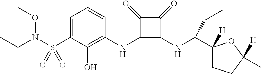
C1=C(S(=O)(=O)N(CC)OC)C(O)=C(NC2=C(NC(C3([H])CCC([H])(C)O3)CC)C(=O)C2=O)C=C1
